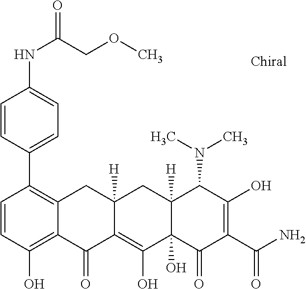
C1=CC(C2=C3C(=C(O)C=C2)C(=O)C2=C(O)C4(O)C([H])(CC2([H])C3)C(N(C)C)C(O)=C(C(N)=O)C4=O)=CC=C1NC(=O)COC
